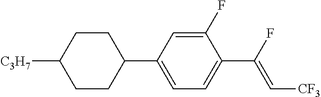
C1CC(C2=CC=C(C(F)=C[CF3])C(F)=C2)CCC1[C3H7]
